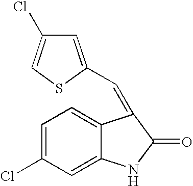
C1=C(Cl)C=C2C(=C1)C(=CC1=CC(Cl)=CS1)C(=O)N2
